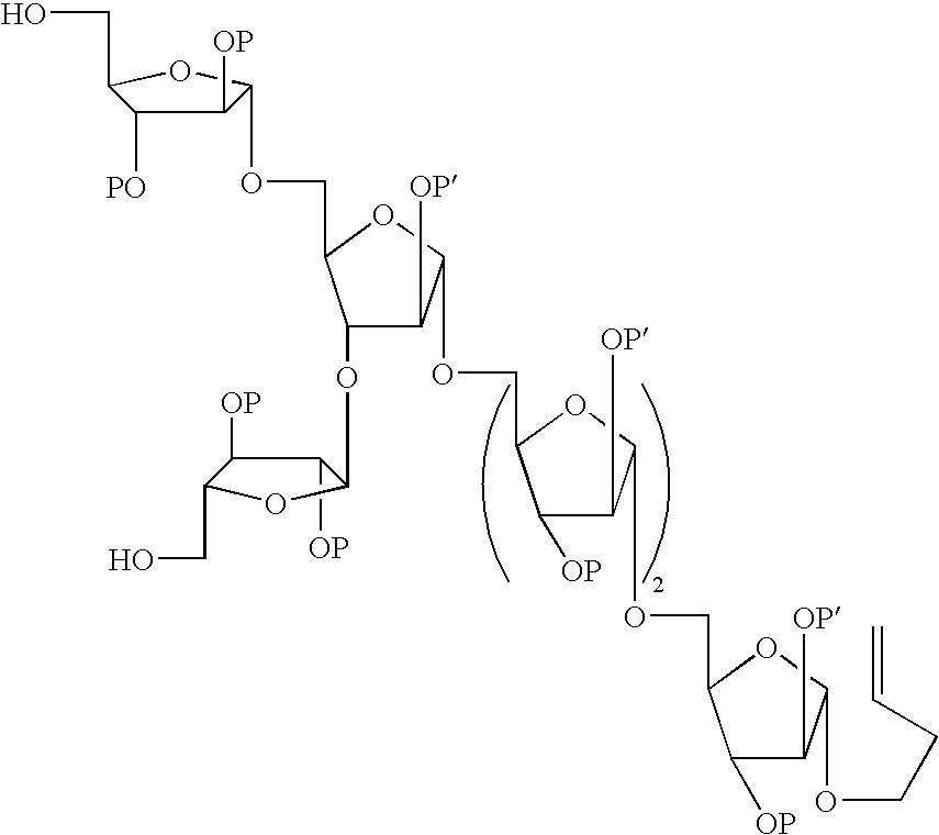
C1([OP])C([OP])C(CO)OC1OC1C([OP])C(OCC2C([OP])C([OP])C(OCC3C([OP])C([OP])C(OCCC=C)O3)O2)OC1COC1C([OP])C([PO])C(CO)O1
